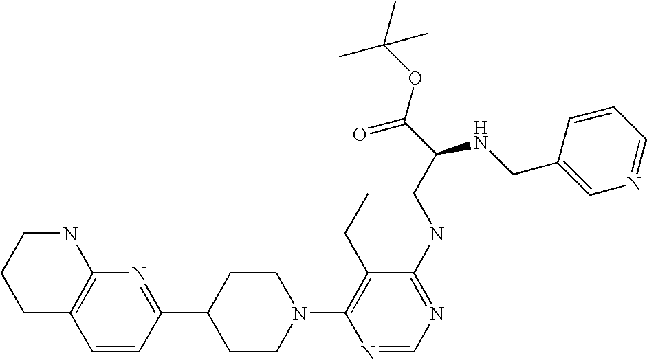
C1=CC(C2CCN(C3=C(CC)C(NCC(C(OC(C)(C)C)=O)NCC4=CN=CC=C4)=NC=N3)CC2)=NC2=C1CCCN2
